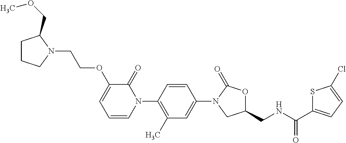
C1=C(N2CC(CNC(C3=CC=C(Cl)S3)=O)OC2=O)C=CC(N2C(=O)C(OCCN3C(COC)CCC3)=CC=C2)=C1C
